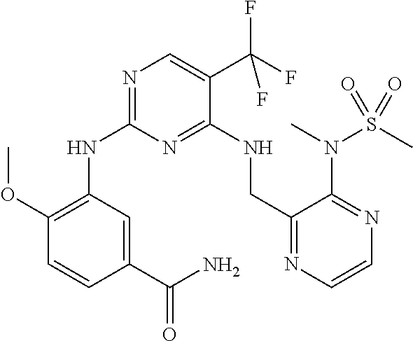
N(C1=NC=C(C(F)(F)F)C(NCC2=NC=CN=C2N(C)S(=O)(C)=O)=N1)C1=C(OC)C=CC(C(N)=O)=C1
